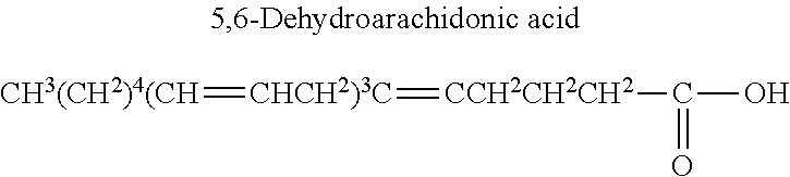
[CH3(CH2)4(CH]=[CHCH2)3C]=[CCH2CH2CH2]C(=O)O
